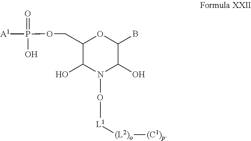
C1(COP([A1])(O)=O)C(O)N(O[L1][(L2)o][(C1)p])C(O)C(B)O1
